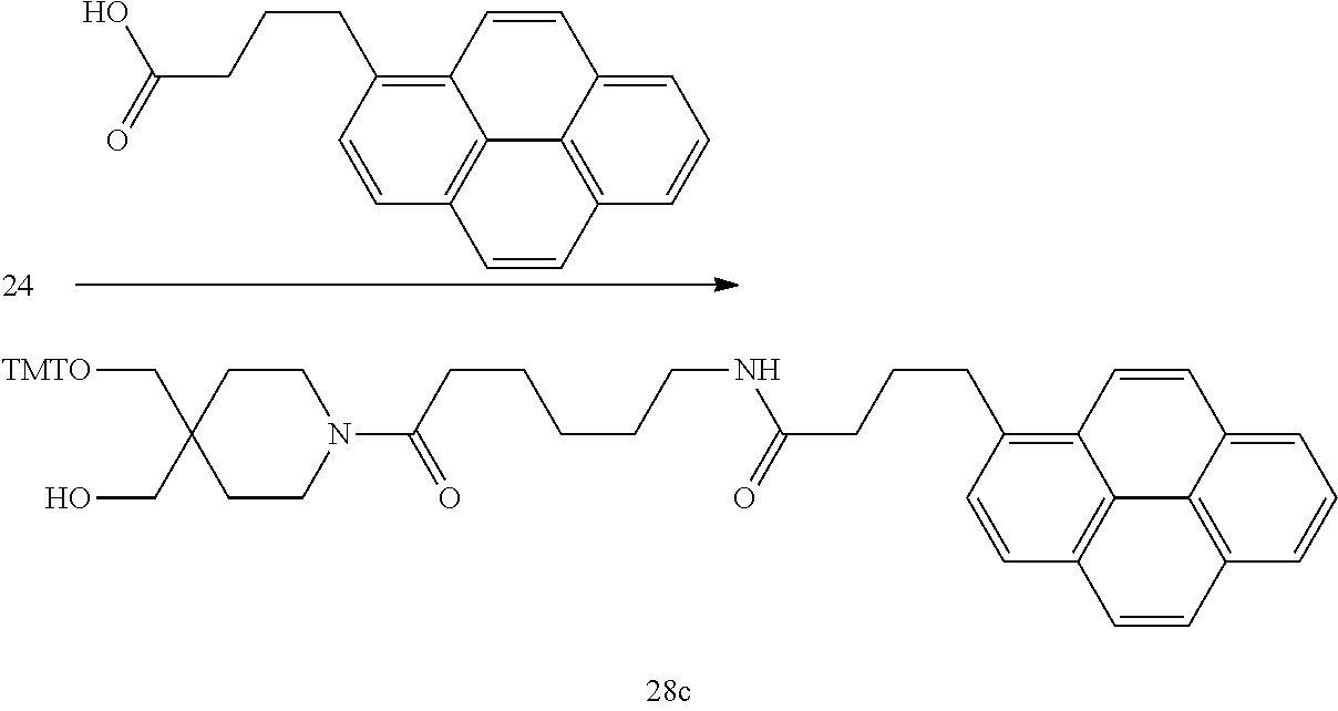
C(CC1=C2C=CC3=CC=CC4=C3C2=C(C=C4)C=C1)CC(O)=O.C1=CC2=C(CCCC(NCCCCCC(N3CCC(CO)(C[TMTO])CC3)=O)=O)C=CC3=C2C2=C(C=C3)C=CC=C12
